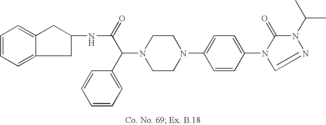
N1(C(C2=CC=CC=C2)C(=O)NC2CC3=CC=CC=C3C2)CCN(C2=CC=C(N3C(=O)N(C(C)C)N=C3)C=C2)CC1
